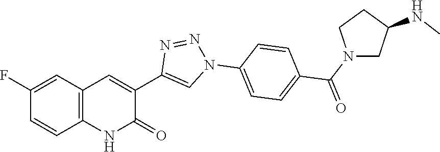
C12=C(C=C(F)C=C1)C=C(C1=CN(C3=CC=C(C(N4CC(NC)CC4)=O)C=C3)N=N1)C(=O)N2
